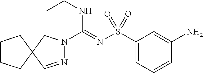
N1=CC2(CN1C(=NS(C1=CC=CC(N)=C1)(=O)=O)NCC)CCCC2
